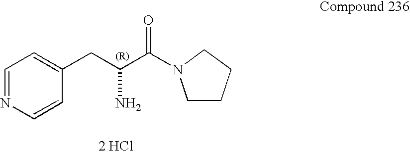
C1=NC=CC(CC(C(=O)N2CCCC2)N)=C1.[2 HCl]
